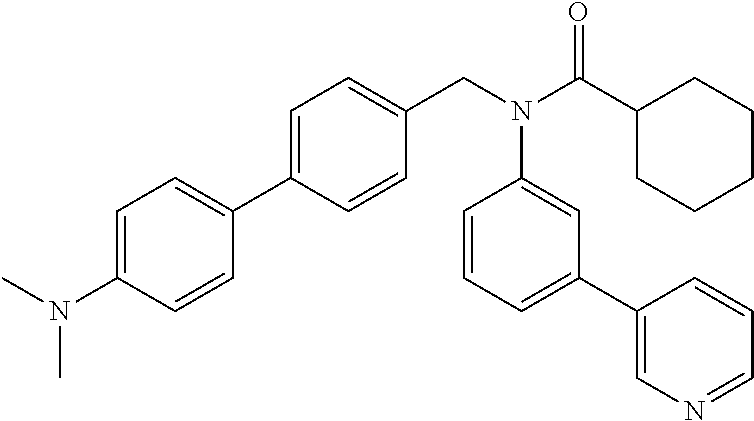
C1=C(C2=CC=C(N(C)C)C=C2)C=CC(CN(C(C2CCCCC2)=O)C2=CC(C3=CN=CC=C3)=CC=C2)=C1
